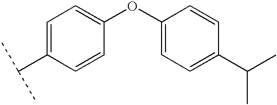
C1=C(C(C)C)C=CC(OC2=CC=C(C(C)C)C=C2)=C1
